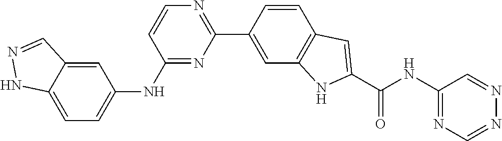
C1=CC(C2=NC=CC(NC3=CC=C4C(=C3)C=NN4)=N2)=CC2=C1C=C(C(NC1=NC=NN=C1)=O)N2
